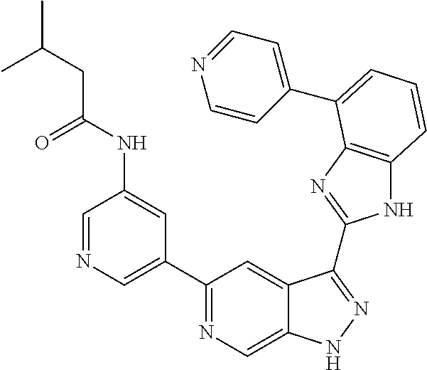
C1=NC=C(C2=NC=C3C(=C2)C(C2=NC4=C(N2)C=CC=C4C2=CC=NC=C2)=NN3)C=C1NC(CC(C)C)=O
